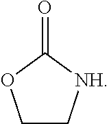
C1C[NH]C(=O)O1
